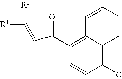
C1([Q])=C2C(=C(C(=O)C=C([R1])[R2])C=C1)C=CC=C2
